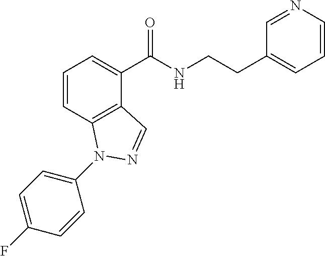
C1=CC2=C(C(C(NCCC3=CC=CN=C3)=O)=C1)C=NN2C1=CC=C(F)C=C1
